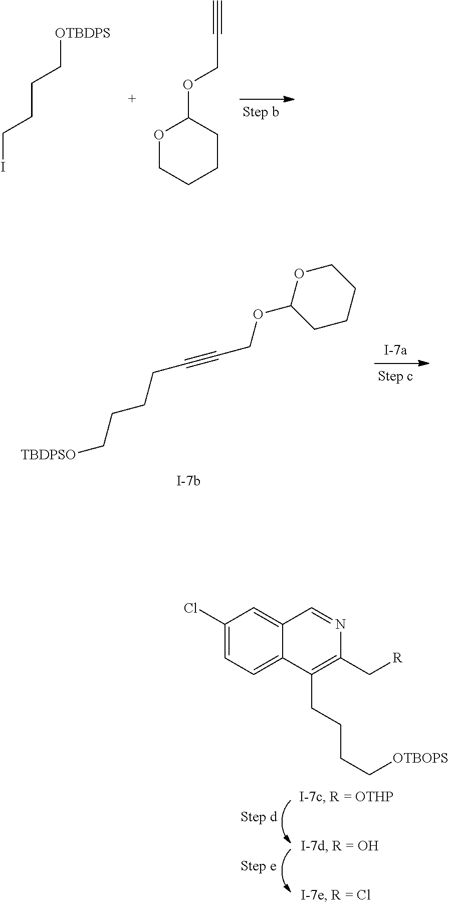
[OTBDPS]CCCCI.C#CCOC1OCCCC1.C1(Cl)=CC=C2C(=C1)C=NC(C[R])=C2CCCC[OTBOPS].C(C[TBDPSO])CCC#CCOC1CCCCO1
